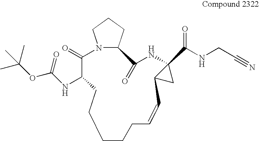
C(C#N)NC(C12C(C1)C=CCCCCCC(NC(=O)OC(C)(C)C)C(=O)N1C(C(=O)N2)CCC1)=O
